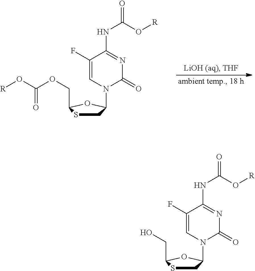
C1(F)=CN(C2CSC(COC(O[R])=O)O2)C(=O)N=C1NC(=O)O[R].C1(F)=CN(C2CSC(CO)O2)C(=O)N=C1NC(=O)O[R]
